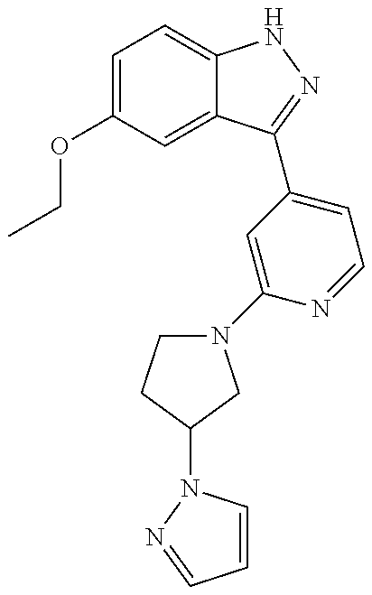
CCOC1=CC=C2C(=C1)C(C1=CC=NC(N3CCC(N4C=CC=N4)C3)=C1)=NN2
